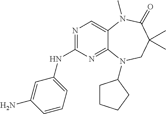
N1=C(NC2=CC=CC(N)=C2)N=C2C(=C1)N(C)C(=O)C(C)(C)CN2C1CCCC1
